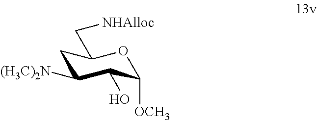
C1C([(H3C)2N])C(O)C([OCH3])OC1C[NHAlloc]
